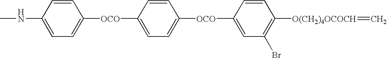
CNC1=CC=C([OCO]C2=CC=C([OCO]C3=CC(Br)=C([O(CH2)4OCOCH]=C)C=C3)C=C2)C=C1
